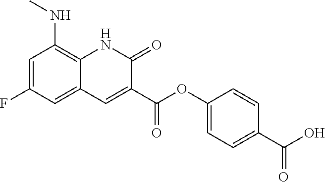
C1=C(F)C=C2C(=C1NC)NC(=O)C(C(OC1=CC=C(C(O)=O)C=C1)=O)=C2
